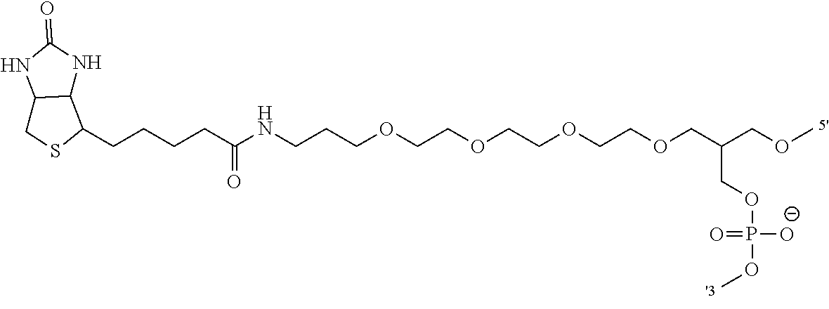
O(CCOCCCNC(CCCCC1SCC2C1NC(=O)N2)=O)CCOCCOCC(COP([O-])(=O)OC)COC
